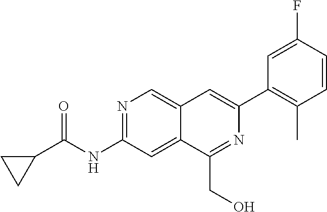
N1=C(NC(C2CC2)=O)C=C2C(=C1)C=C(C1=C(C)C=CC(F)=C1)N=C2CO
